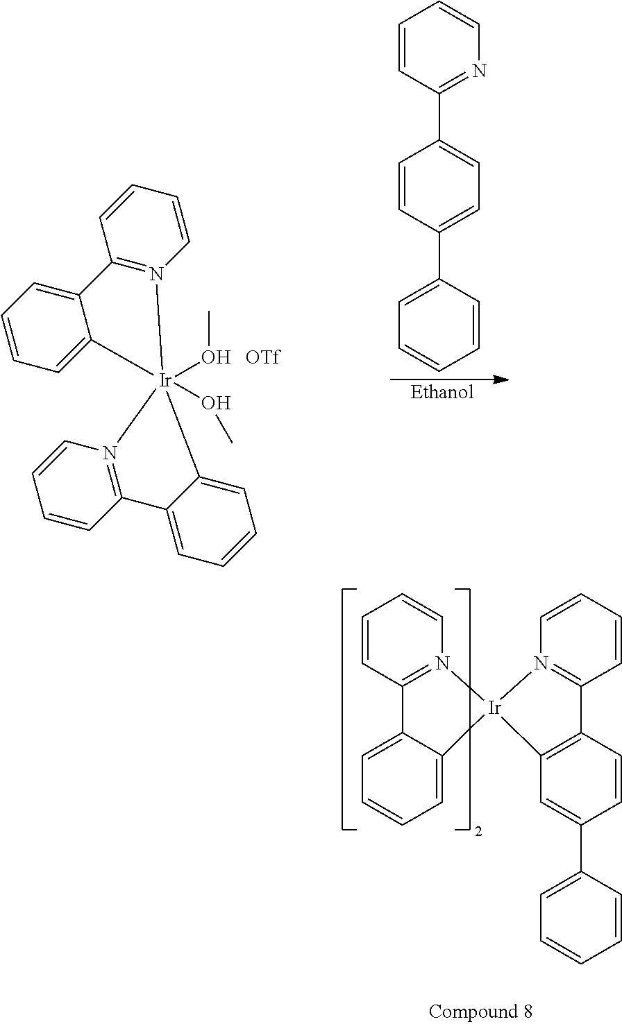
C1=CC2=N(C=C1)[Ir]1(C3=CC=CC=C23)N2=C(C=CC=C2)C2=C1C=C(C1=CC=CC=C1)C=C2.C1=CC(C2=CC=C(C3=CC=CC=C3)C=C2)=NC=C1.C12=N(C=CC=C1)[Ir]1(OC)(OC)(C3=CC=CC=C23)N2=C(C=CC=C2)C2=CC=CC=C21.[OTf].[Ethanol]
